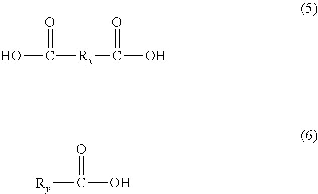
OC(=O)[Rx]C(=O)O.[Ry]C(=O)O
